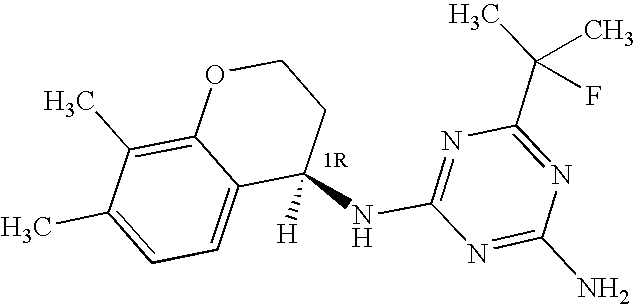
C1(NC2=NC(C(C)(C)F)=NC(N)=N2)([H])CCOC2=C(C)C(C)=CC=C12
